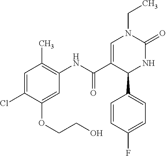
C1(Cl)=CC(C)=C(NC(C2=CN(CC)C(=O)NC2C2=CC=C(F)C=C2)=O)C=C1OCCO
